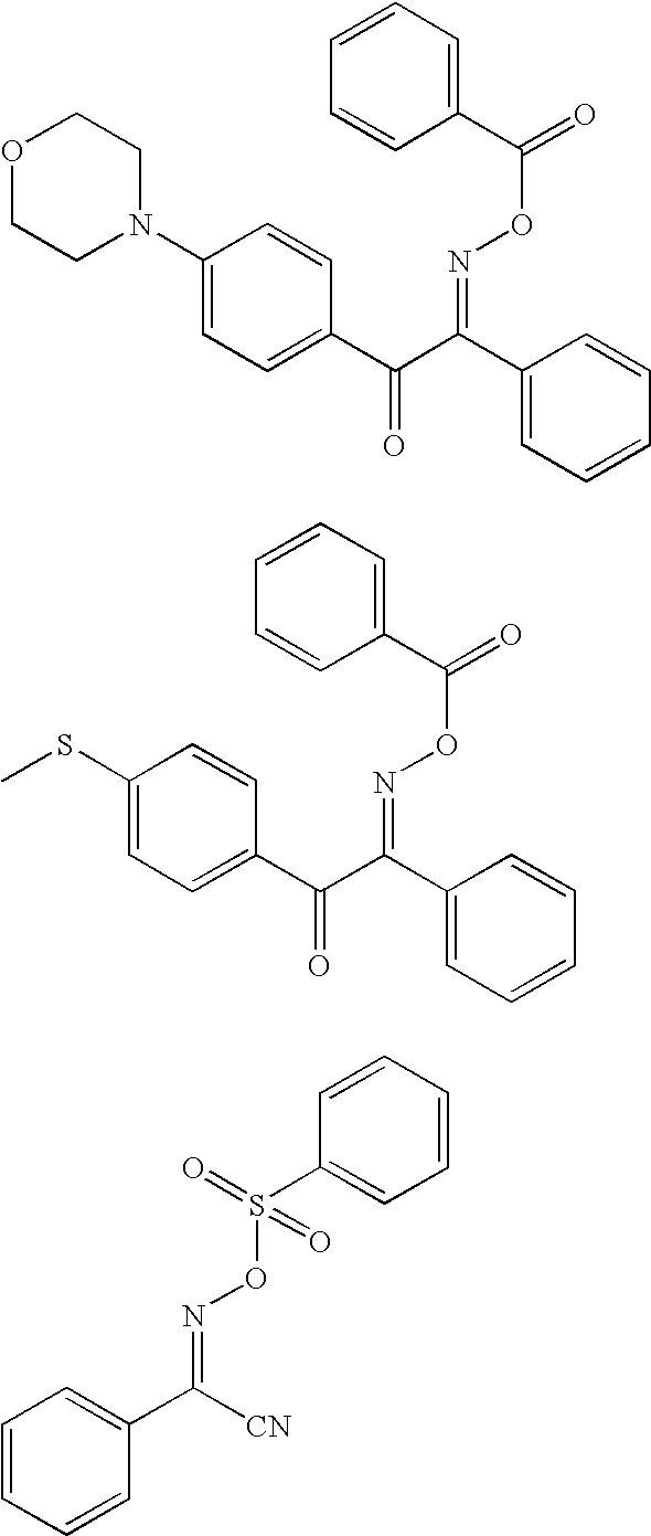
C(C(C1=CC=CC=C1)=NOC(=O)C1=CC=CC=C1)(C1=CC=C(SC)C=C1)=O.C1(C([CN])=NOS(C2=CC=CC=C2)(=O)=O)=CC=CC=C1.C(C(C1=CC=CC=C1)=NOC(=O)C1=CC=CC=C1)(C1=CC=C(N2CCOCC2)C=C1)=O
